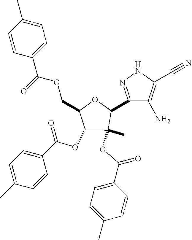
C1(OC(C2=CC=C(C)C=C2)=O)C(C)(OC(C2=CC=C(C)C=C2)=O)C(C2=NNC(C#N)=C2N)OC1COC(C1=CC=C(C)C=C1)=O
